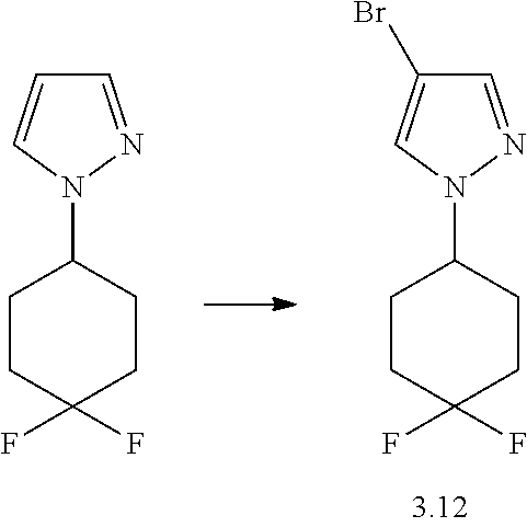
C1CC(F)(F)CCC1N1N=CC=C1.C1CC(F)(F)CCC1N1N=CC(Br)=C1
